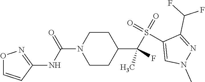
S(C(C1CCN(C(NC2=NOC=C2)=O)CC1)(C)F)(=O)(=O)C1=CN(C)N=C1C(F)F
